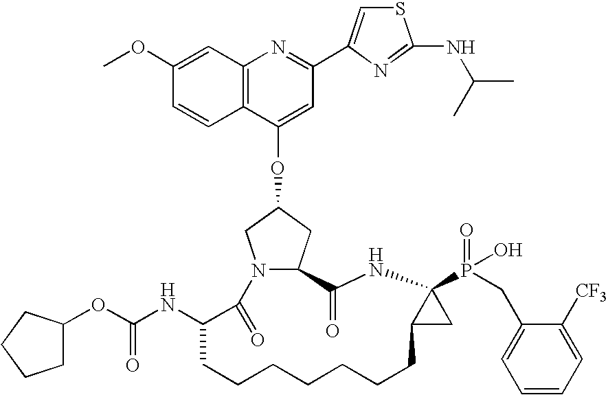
C12=C(C=C(OC)C=C1)N=C(C1=CSC(NC(C)C)=N1)C=C2OC1CC2N(C1)C(=O)C(NC(=O)OC1CCCC1)CCCCCCCC1C(P(=O)(O)CC3=CC=CC=C3[CF3])(NC2=O)C1
